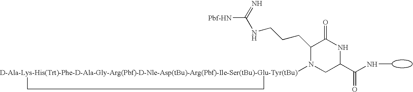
C1(CCCNC([Pbf-HN])=N)N([D-Ala-Lys-His(Trt)-Phe-D-Ala-Gly-Arg(Pbf)-D-Nle-Asp(tBu)-Arg(Pbf)-Ile-Ser(tBu)-Glu-Tyr(tBu)]2CC2)CC(C(NC)=O)NC1=O
